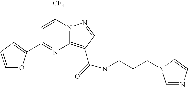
C1=C([CF3])N2C(=C(C(=O)NCCCN3C=NC=C3)C=N2)N=C1C1=CC=CO1
